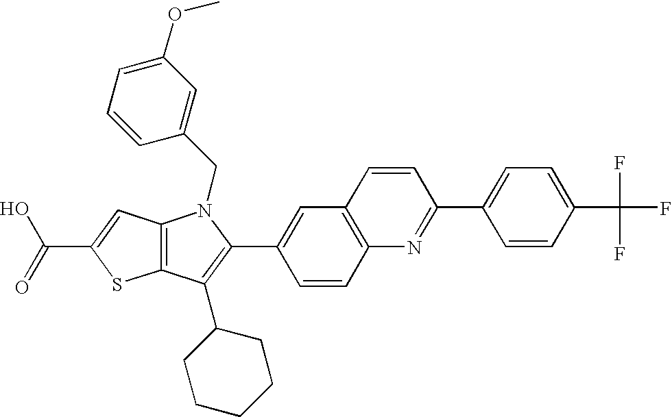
C(C1=CC2=C(S1)C(C1CCCCC1)=C(C1=CC3=C(C=C1)N=C(C1=CC=C(C(F)(F)F)C=C1)C=C3)N2CC1=CC(OC)=CC=C1)(=O)O
